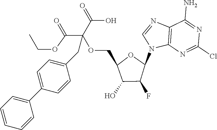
C12=C(N=C(Cl)N=C1N)N(C1OC(COC(C(=O)OCC)(C(=O)O)CC3=CC=C(C4=CC=CC=C4)C=C3)C(O)C1F)C=N2
